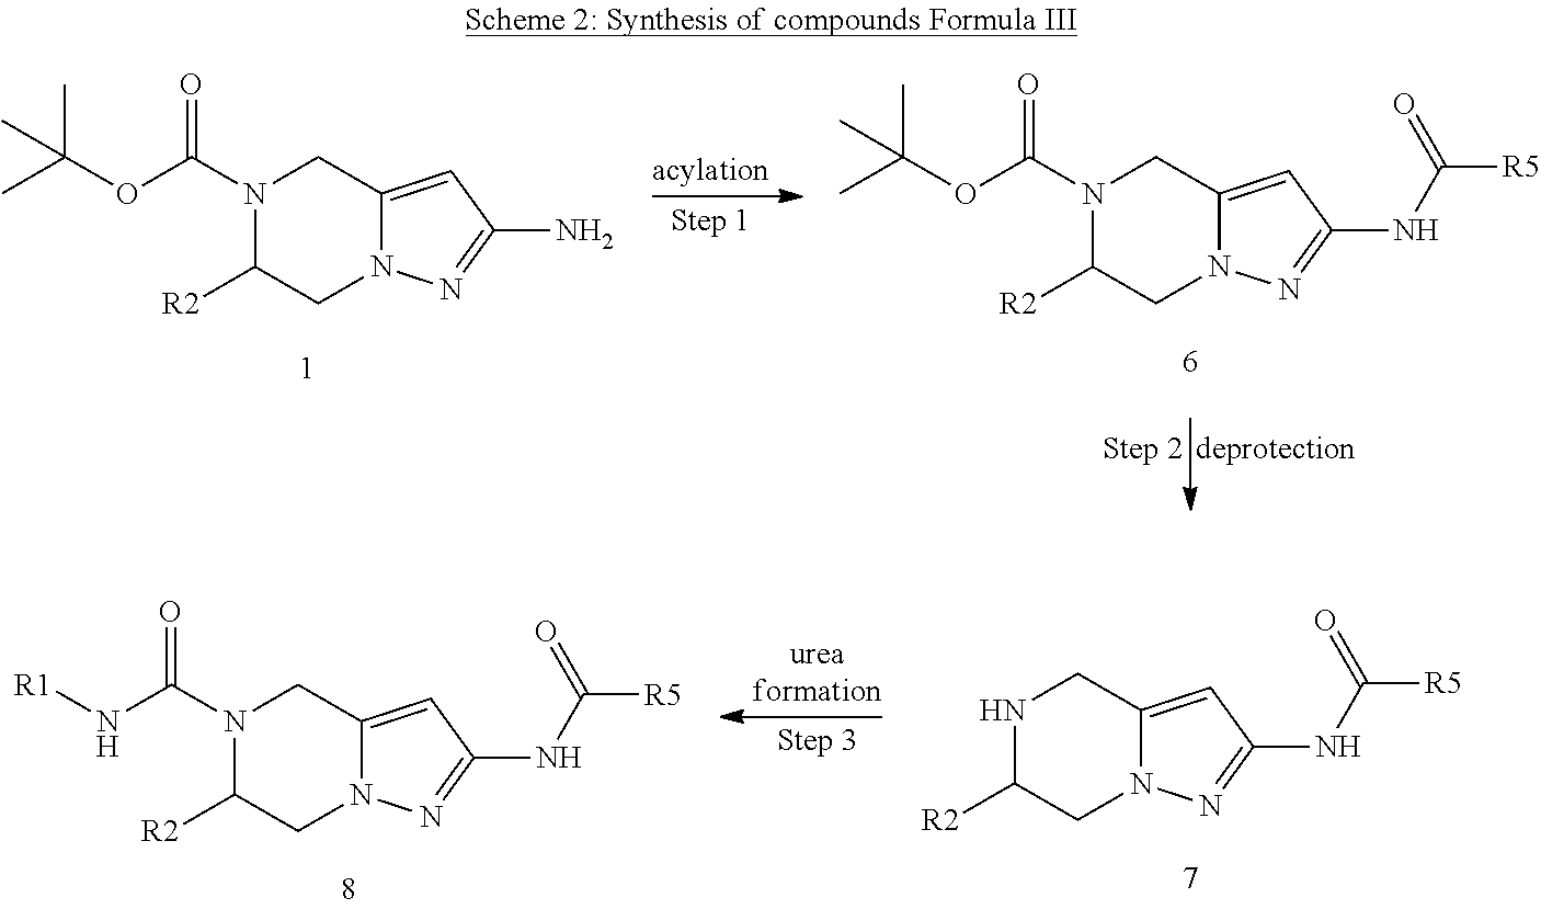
CC(C)(C)OC(=O)N1CC2=CC(N)=NN2CC1[R2].CC(C)(C)OC(=O)N1CC2=CC(NC([R5])=O)=NN2CC1[R2].N1CC2=CC(NC([R5])=O)=NN2CC1[R2].[R1]NC(=O)N1CC2=CC(NC([R5])=O)=NN2CC1[R2]
